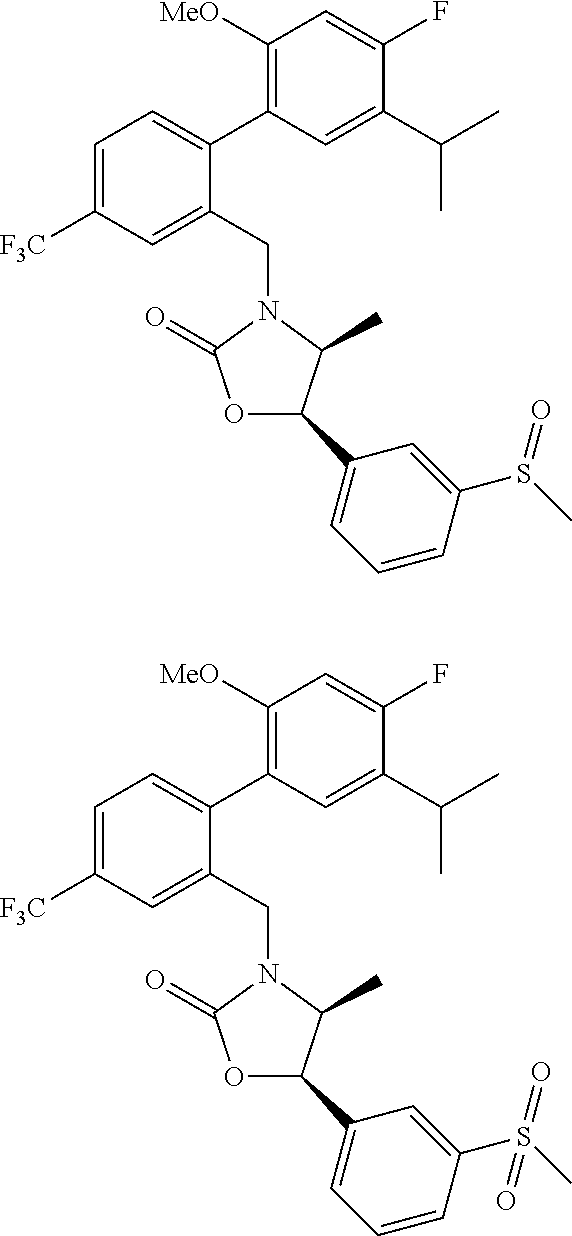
C1(C(C)C)=CC(C2=CC=C([F3C])C=C2CN2C(C)C(C3=CC=CC(S(C)=O)=C3)OC2=O)=C([MeO])C=C1F.C1(C(C)C)=CC(C2=CC=C([F3C])C=C2CN2C(C)C(C3=CC=CC(S(C)(=O)=O)=C3)OC2=O)=C([MeO])C=C1F
